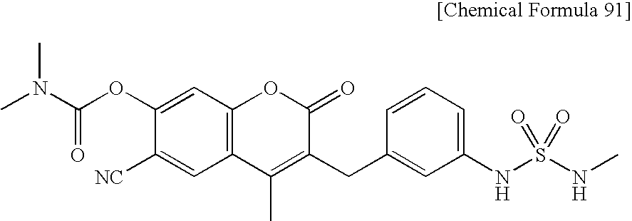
C1(OC(N(C)C)=O)=CC2=C(C=C1[NC])C(C)=C(CC1=CC(NS(NC)(=O)=O)=CC=C1)C(=O)O2
